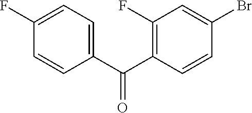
C1=C(C(C2=C(F)C=C(Br)C=C2)=O)C=CC(F)=C1
